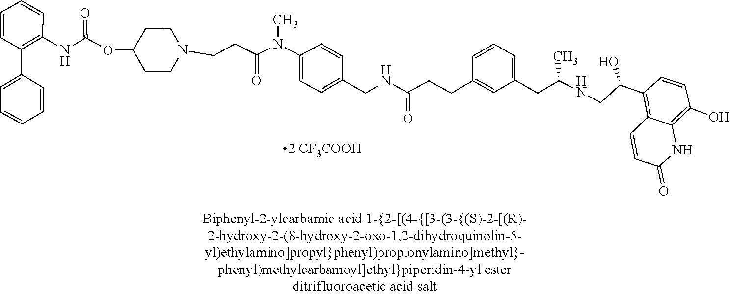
C1=CC(CCC(NCC2=CC=C(N(C)C(CCN3CCC(OC(NC4=C(C5=CC=CC=C5)C=CC=C4)=O)CC3)=O)C=C2)=O)=CC(CC(C)NCC(C2=C3C=CC(=O)NC3=C(O)C=C2)O)=C1
